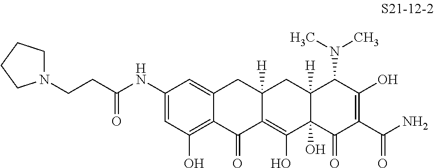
C1(NC(CCN2CCCC2)=O)=CC(O)=C2C(=C1)CC1([H])C(=C(O)C3(O)C([H])(C1)C(N(C)C)C(O)=C(C(N)=O)C3=O)C2=O
